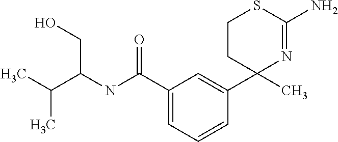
C1=CC=C(C(=O)NC(C(C)C)CO)C=C1C1(C)CCSC(N)=N1
